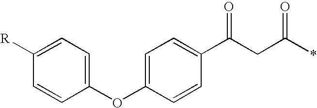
C1([R])=CC=C(OC2=CC=C(C(CC(*)=O)=O)C=C2)C=C1
